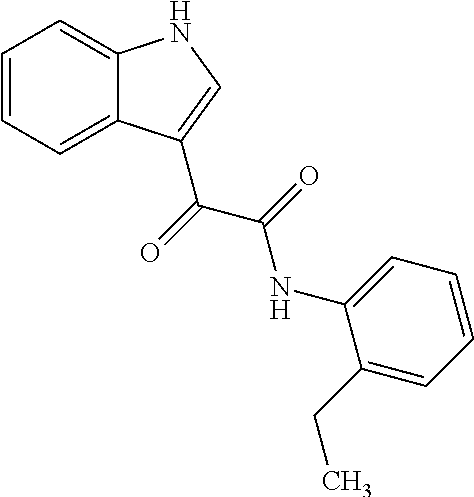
C1=CC=C2C(=C1)NC=C2C(=O)C(=O)NC1=CC=CC=C1CC
